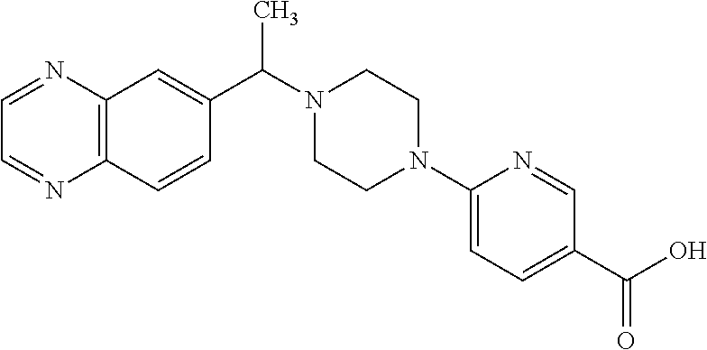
C12=C(C=CC(C(N3CCN(C4=CC=C(C(O)=O)C=N4)CC3)C)=C1)N=CC=N2
